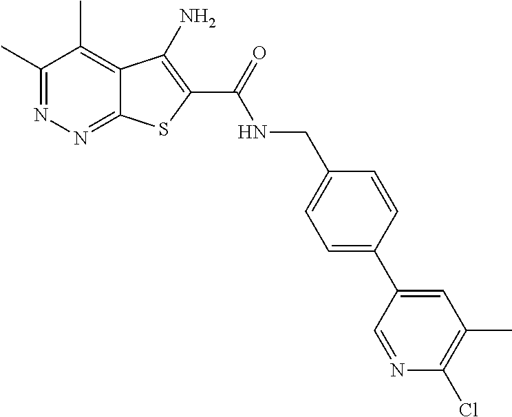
C1(C)=NN=C2C(=C1C)C(N)=C(C(=O)NCC1=CC=C(C3=CC(C)=C(Cl)N=C3)C=C1)S2
